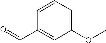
C1(OC)=CC=CC(C=O)=C1
